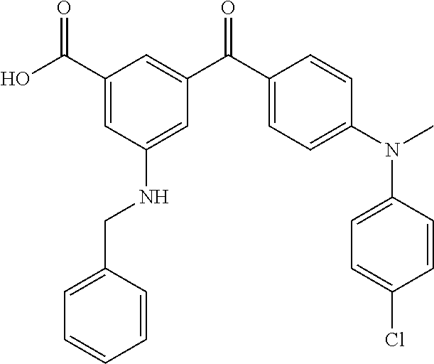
C1(C(O)=O)=CC(NCC2=CC=CC=C2)=CC(C(C2=CC=C(N(C)C3=CC=C(Cl)C=C3)C=C2)=O)=C1
